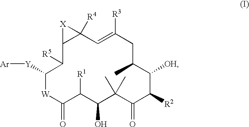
C12([R4])C(C([R5])C([Y][Ar])[W]C(=O)C([R1])C(O)C(C)(C)C(=O)C([R2])C([OH])C(C)CC([R3])=C1)[X]2
